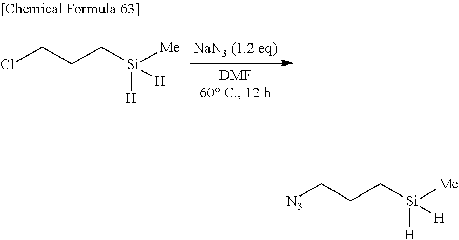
ClCCC[Si]([H])([H])[Me].[N3]CCC[Si]([H])([H])[Me]
